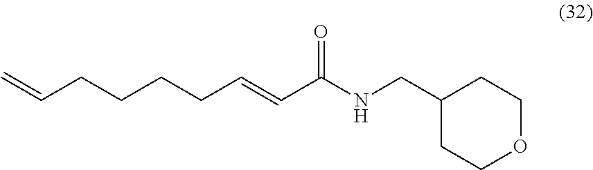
C(CCCC=CC(NCC1CCOCC1)=O)C=C
